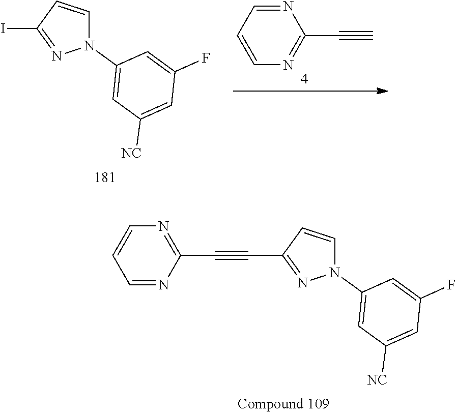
C1=NC(C#C)=NC=C1.C1=CC(I)=NN1C1=CC([NC])=CC(F)=C1.C1=CC=NC(C#CC2=NN(C3=CC([NC])=CC(F)=C3)C=C2)=N1
